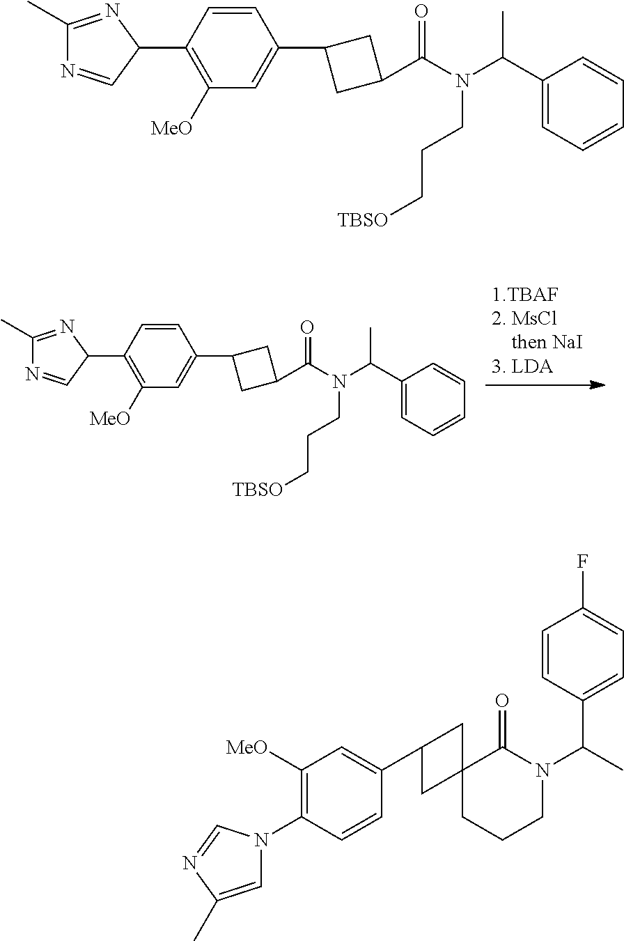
C1(C)=NC(C2=C([MeO])C=C(C3CC(C(N(C(C4=CC=CC=C4)C)CCC[TBSO])=O)C3)C=C2)C=N1.C1(C)=NC(C2=C([MeO])C=C(C3CC(C(N(C(C4=CC=CC=C4)C)CCC[TBSO])=O)C3)C=C2)C=N1.C1=C(C)N=CN1C1=C([MeO])C=C(C2CC3(C2)CCCN(C(C)C2=CC=C(F)C=C2)C3=O)C=C1
